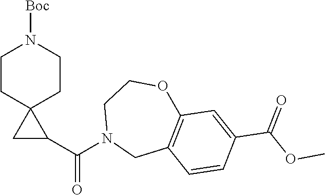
C1CC2(CCN1[Boc])CC2C(N1CC2=C(OCC1)C=C(C(OC)=O)C=C2)=O
